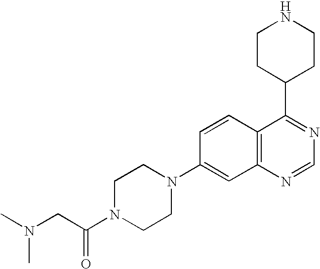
C12=C(N=CN=C1C1CCNCC1)C=C(N1CCN(C(CN(C)C)=O)CC1)C=C2
